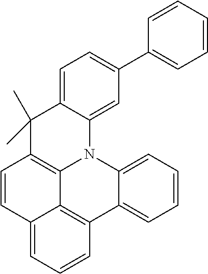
C1=C2C(=CC(C3=CC=CC=C3)=C1)N1C3=C(C=CC4=CC=CC(=C34)C3=CC=CC=C13)C2(C)C
